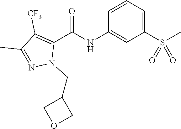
O=C(NC1=CC(S(C)(=O)=O)=CC=C1)C1=C([CF3])C(C)=NN1CC1COC1
